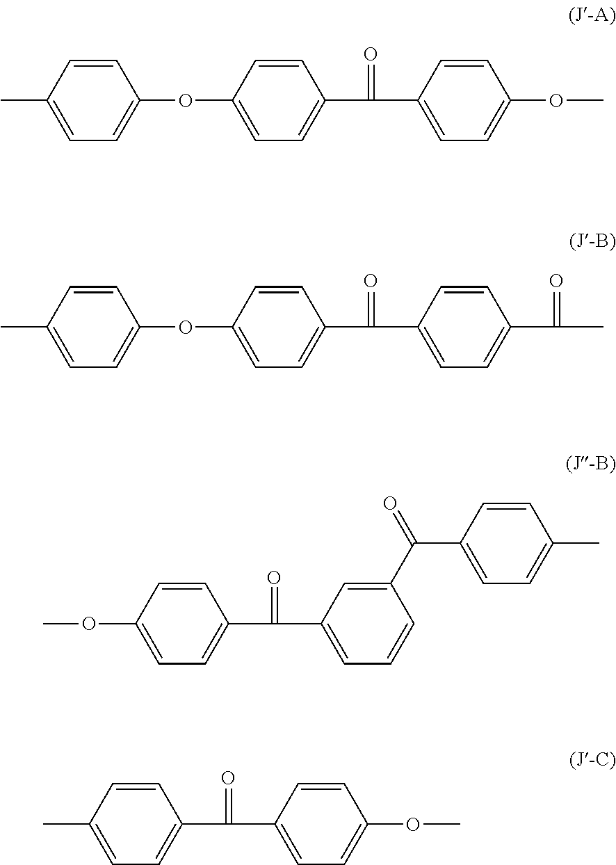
C1=CC(C)=CC=C1OC1=CC=C(C(=O)C2=CC=C(OC)C=C2)C=C1.C1=CC(C)=CC=C1OC1=CC=C(C(=O)C2=CC=C(C(C)=O)C=C2)C=C1.COC1=CC=C(C(=O)C2=CC=CC(C(C3=CC=C(C)C=C3)=O)=C2)C=C1.CC1=CC=C(C(=O)C2=CC=C(OC)C=C2)C=C1
